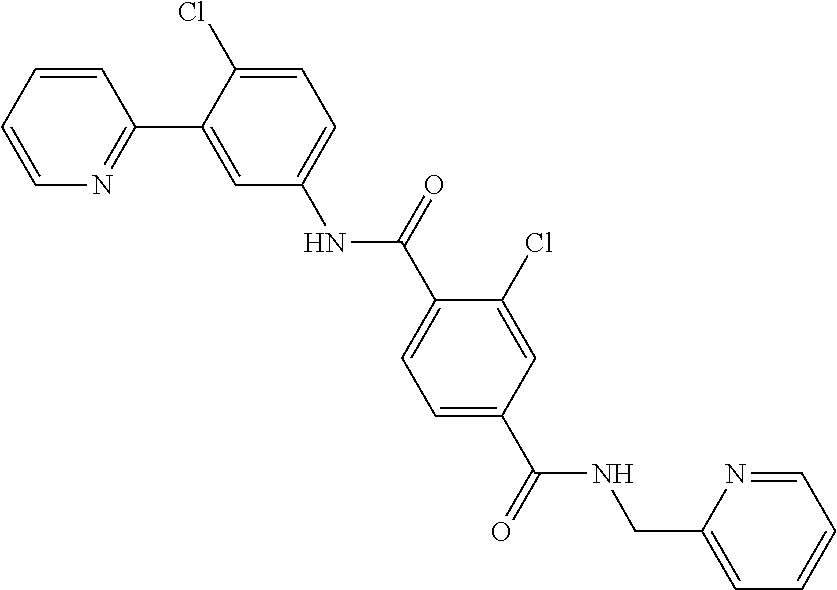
C1=CN=C(C2=CC(NC(C3=CC=C(C(NCC4=CC=CC=N4)=O)C=C3Cl)=O)=CC=C2Cl)C=C1
